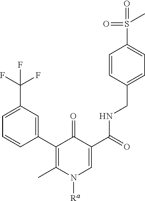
C1=CC(C2=C(C)N([Ra])C=C(C(=O)NCC3=CC=C(S(C)(=O)=O)C=C3)C2=O)=CC(C(F)(F)F)=C1
